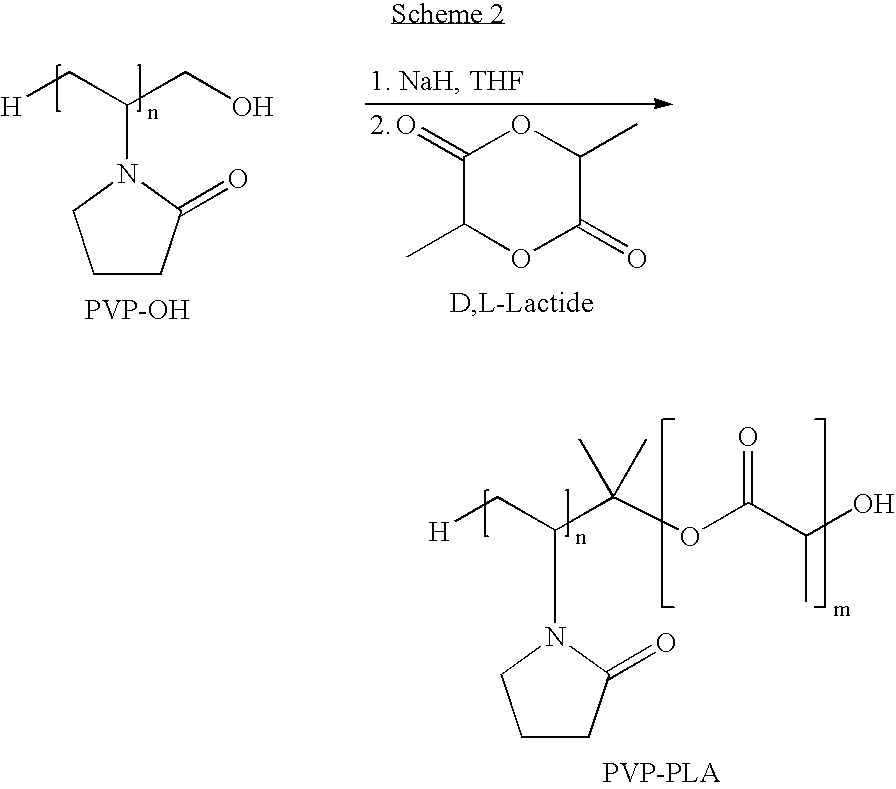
C1CC(=O)N(C(C(OC(C(O)C)=O)(C)C)C[H])C1.[PVP-PLA].C1CC(=O)N(C(CO)C[H])C1.[PVP-OH].C1(=O)C(C)OC(=O)C(C)O1
